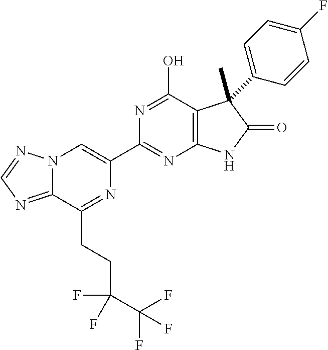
C12=NC=NN1C=C(C1=NC3=C(C(O)=N1)C(C)(C1=CC=C(F)C=C1)C(=O)N3)N=C2CCC(C(F)(F)F)(F)F
